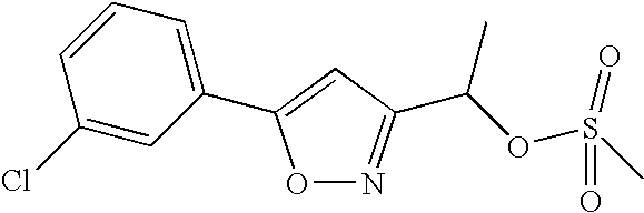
C1(Cl)=CC(C2=CC(C(OS(C)(=O)=O)C)=NO2)=CC=C1
